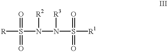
[R]S(=O)(=O)N([R2])N([R3])S(=O)(=O)[R1]
